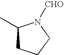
C1(C)CCCN1[CHO]
